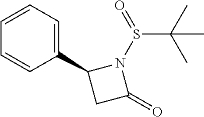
C1=CC=C(C2CC(=O)N2S(=O)C(C)(C)C)C=C1
